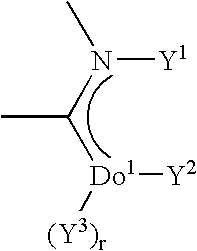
CN(C([Do1]([(Y3)r])[Y2])C)[Y1]
